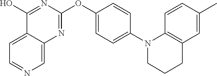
C12=CC=NC=C1N=C(OC1=CC=C(N3C4=C(C=C(C)C=C4)CCC3)C=C1)N=C2O
